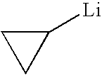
C1([Li])CC1
